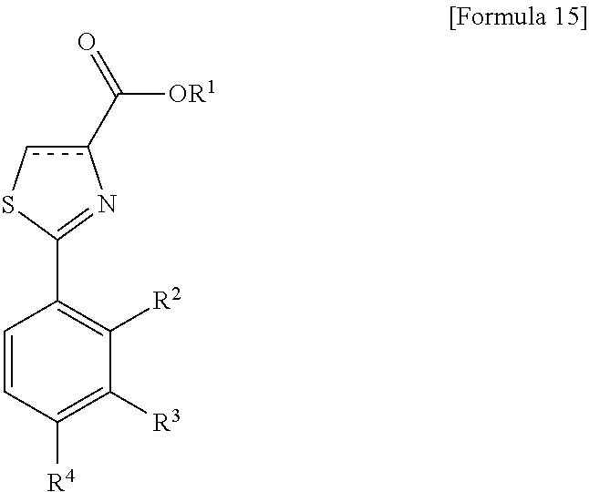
C1=CC([R4])=C([R3])C([R2])=C1C1=Nc(C(=O)[OR1])cS1
